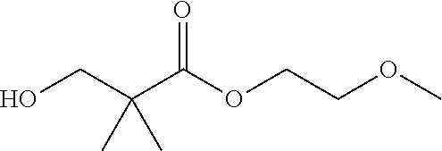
O(C(C(CO)(C)C)=O)CCOC
